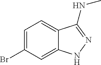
C1=C(Br)C=C2C(=C1)C(NC)=NN2
